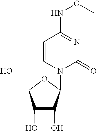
C1(O)C(O)C(N2C(=O)N=C(NOC)C=C2)OC1CO
